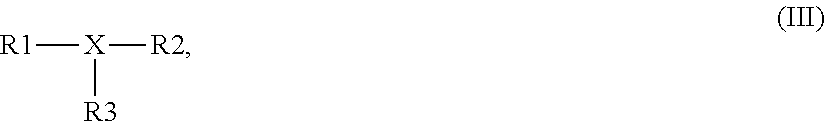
[R1][X]([R2])[R3]
